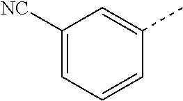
C1([NC])=CC=CC(C)=C1
